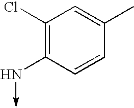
C1(Cl)=C(N->C)C=CC(C)=C1
